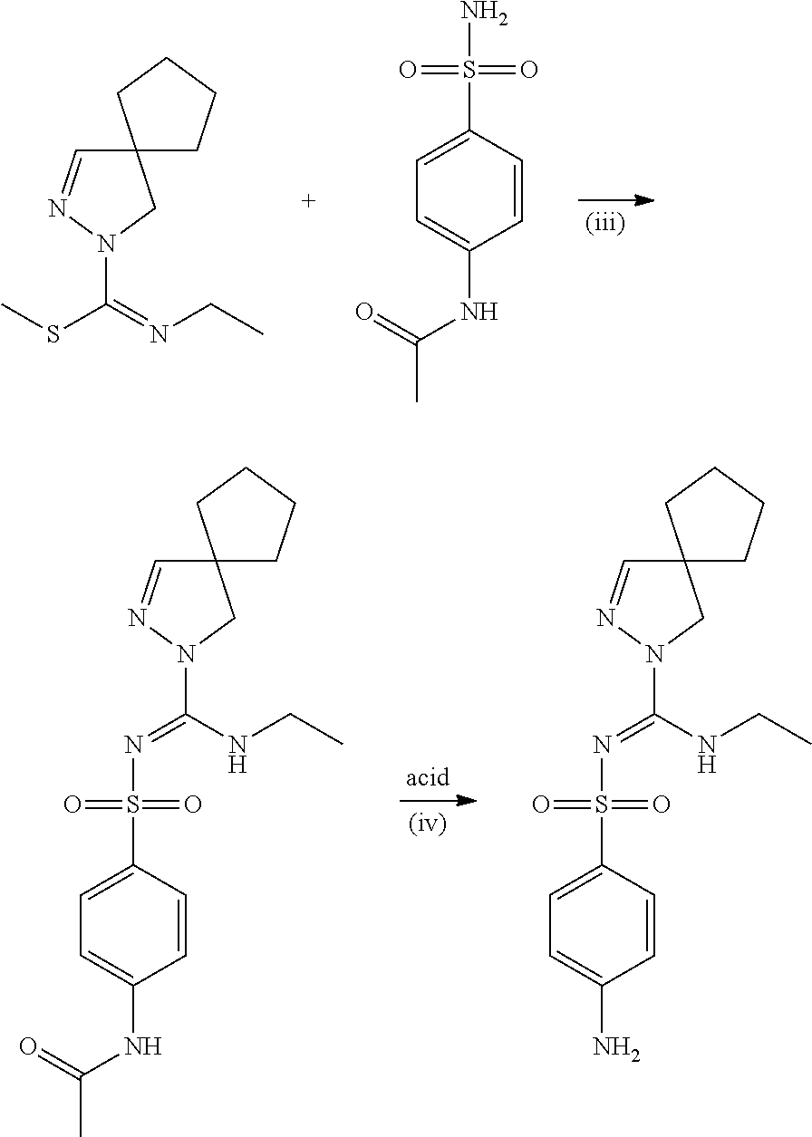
C12(C=NN(C(=NCC)SC)C1)CCCC2.C1=CC(S(=O)(=O)N)=CC=C1NC(=O)C.C1=CC(S(=O)(=O)N=C(NCC)N2CC3(C=N2)CCCC3)=CC=C1NC(=O)C.C1=CC(S(=O)(=O)N=C(NCC)N2CC3(C=N2)CCCC3)=CC=C1N
